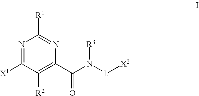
N1=C([X1])C([R2])=C(C(N([L][X2])[R3])=O)N=C1[R1]
